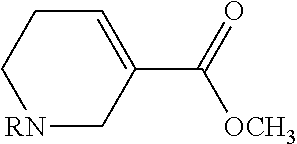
[RN]1CC(C(=O)[OCH3])=CCC1
